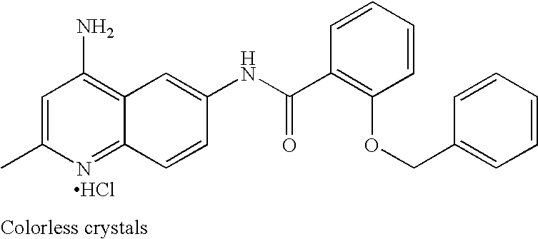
CC1=CC(N)=C2C(=N1)C=CC(NC(C1=C(OCC3=CC=CC=C3)C=CC=C1)=O)=C2.Cl
